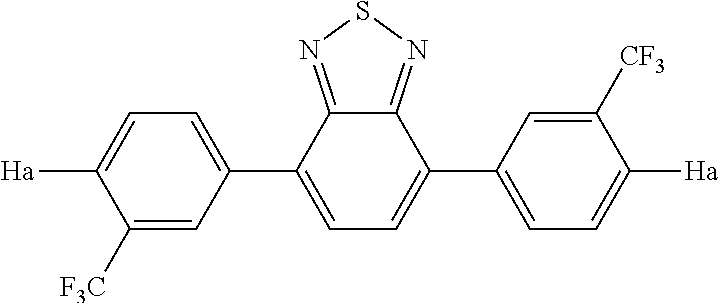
C12=NSN=C1C(C1=CC=C([Ha])C([F3C])=C1)=CC=C2C1=CC=C([Ha])C([CF3])=C1
